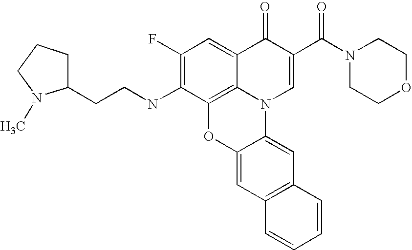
C1(F)=C(NCCC2CCCN2C)C2=C3C(=C1)C(=O)C(C(N1CCOCC1)=O)=CN3C1=CC3=C(C=C1O2)C=CC=C3
